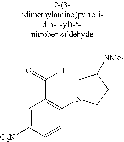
C1N(C2=C(C([H])=O)C=C([O2N])C=C2)CCC1[NMe2]
